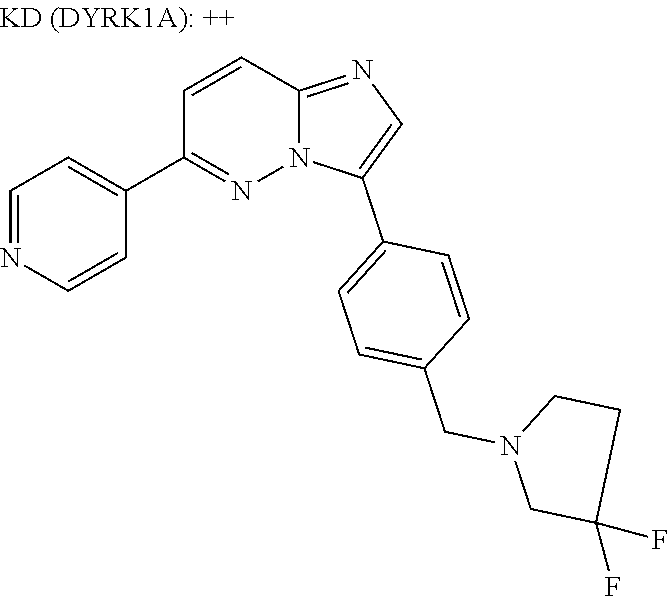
C1=NC=CC(C2=NN3C(=NC=C3C3=CC=C(CN4CC(F)(F)CC4)C=C3)C=C2)=C1
